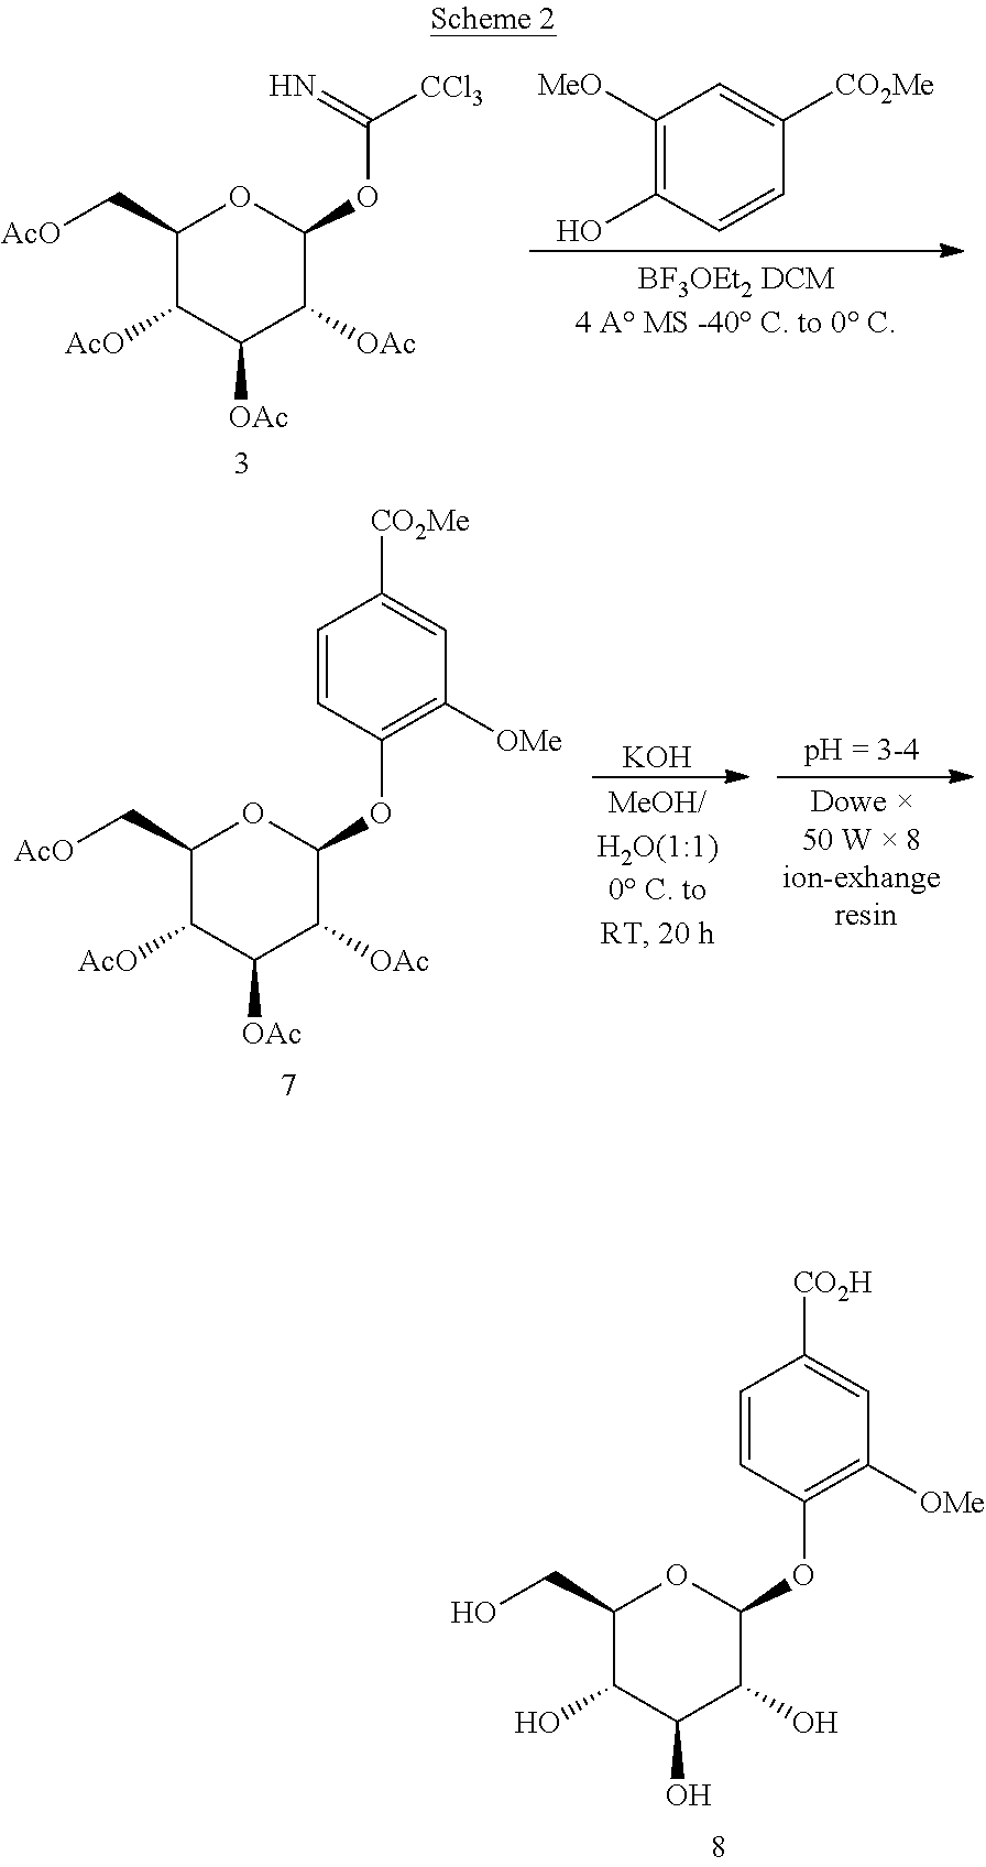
C1(C[AcO])C([AcO])C([OAc])C([OAc])C(OC([CCl3])=N)O1.C1([MeO])=C(O)C=CC([CO2Me])=C1.C1(C[AcO])C([AcO])C([OAc])C([OAc])C(OC2=C([OMe])C=C([CO2Me])C=C2)O1.[KOH].C1(CO)C(O)C(O)C(O)C(OC2=C([OMe])C=C([CO2H])C=C2)O1
